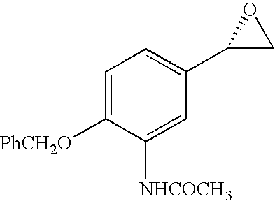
C1=C([PhCH2O])C([NHCOCH3])=CC(C2CO2)=C1
